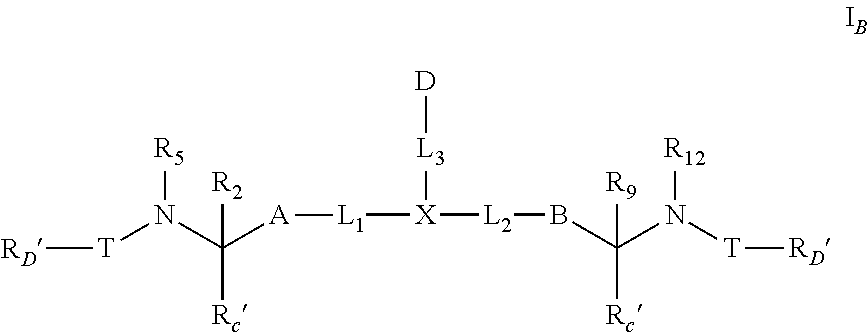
[L1]([X]([L2]BC(N([T][RD])[R12])([Rc])[R9])[L3][D])[A]C(N([T][RD])[R5])([Rc])[R2]
